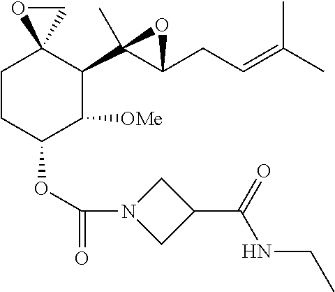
O(C1C([OMe])C(C2(C)C(CC=C(C)C)O2)C2(CC1)CO2)C(N1CC(C(NCC)=O)C1)=O
